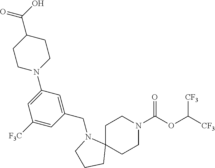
C1C2(CCN(C(OC([CF3])[CF3])=O)C1)N(CC1=CC(N3CCC(C(O)=O)CC3)=CC([F3C])=C1)CCC2
